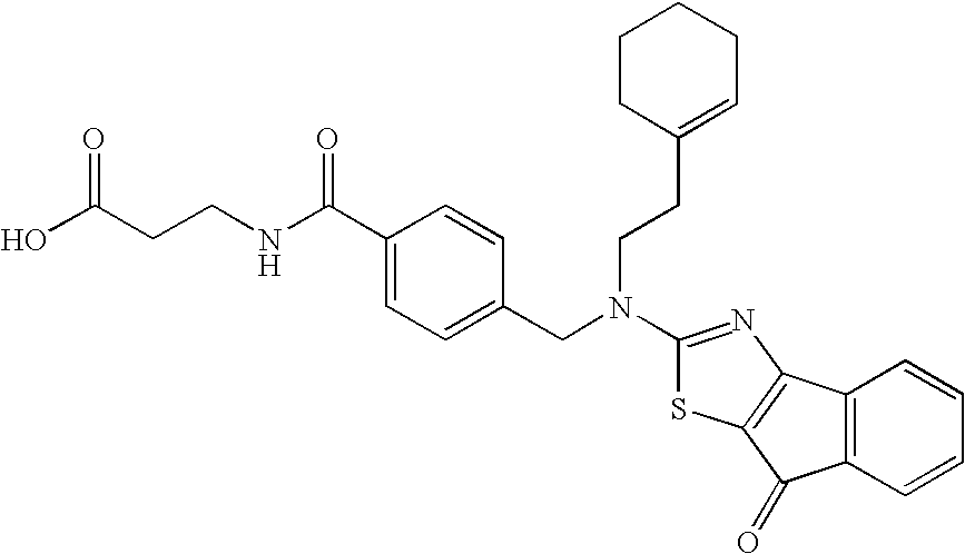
N(C1=NC2=C(S1)C(=O)C1=C2C=CC=C1)(CC1=CC=C(C(NCCC(O)=O)=O)C=C1)CCC1=CCCCC1
